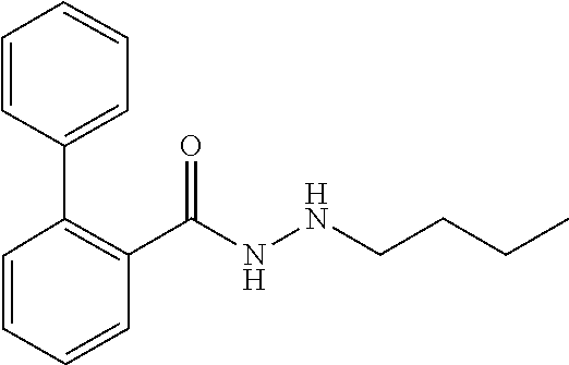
C1=CC=CC(C2=CC=CC=C2)=C1C(=O)NNCCCC
